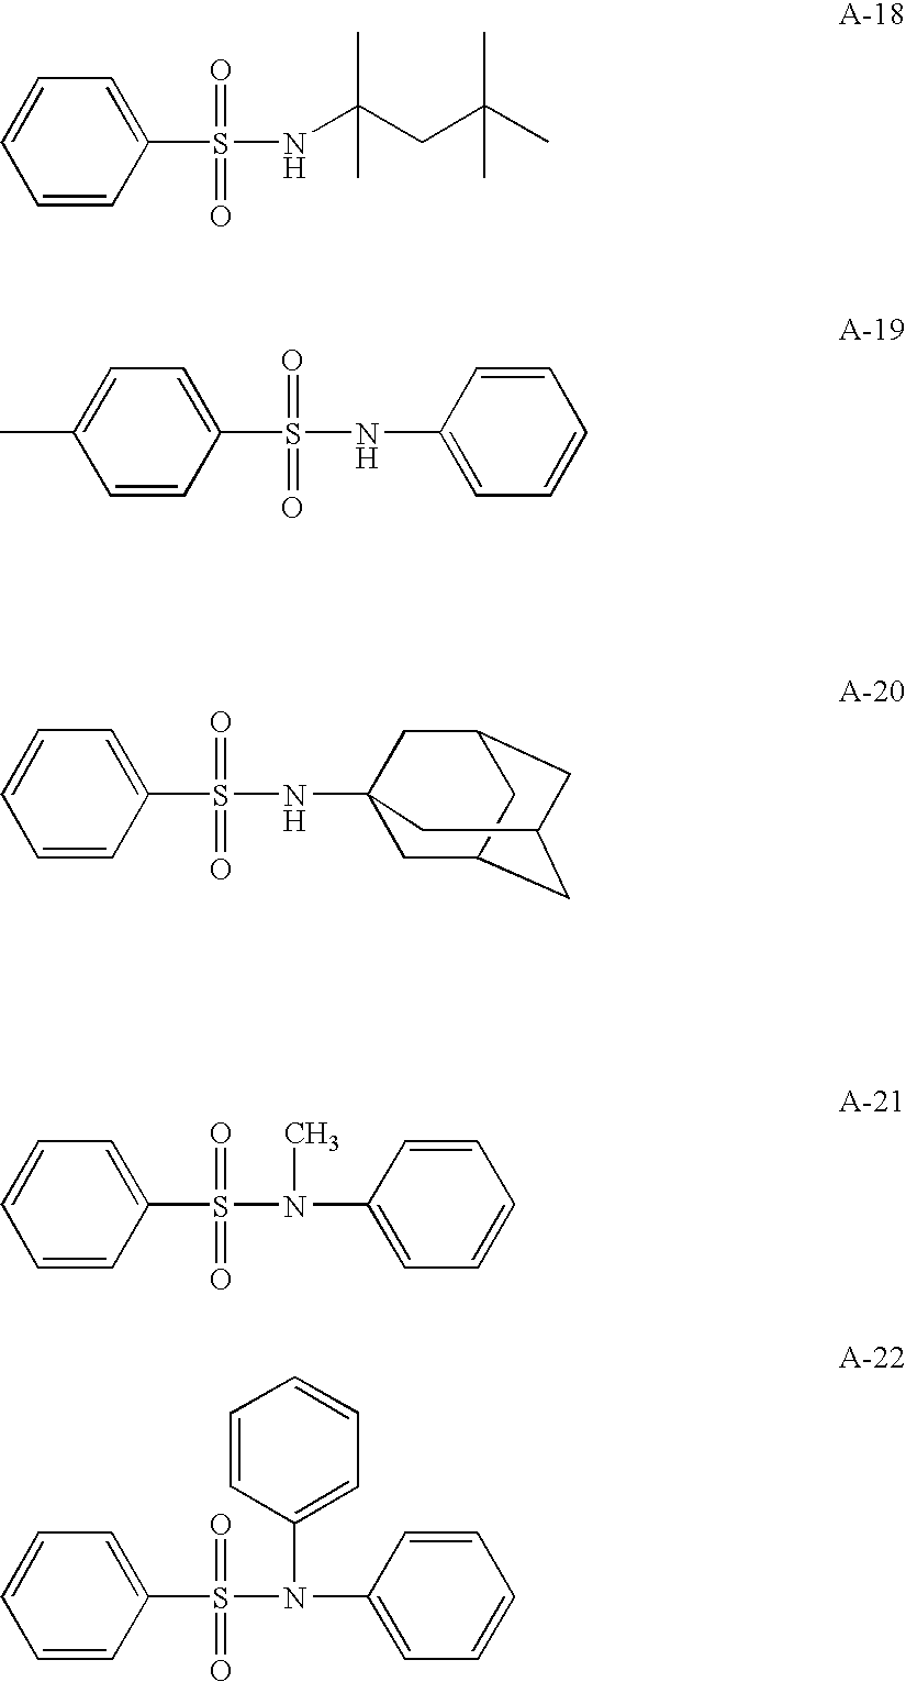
N(S(=O)(=O)C1=CC=CC=C1)C(CC(C)(C)C)(C)C.N(S(=O)(=O)C1=CC=C(C)C=C1)C1=CC=CC=C1.N(S(=O)(=O)C1=CC=CC=C1)C12CC3CC(CC(C1)C3)C2.N(S(=O)(=O)C1=CC=CC=C1)(C1=CC=CC=C1)C.N(S(=O)(=O)C1=CC=CC=C1)(C1=CC=CC=C1)C1=CC=CC=C1
